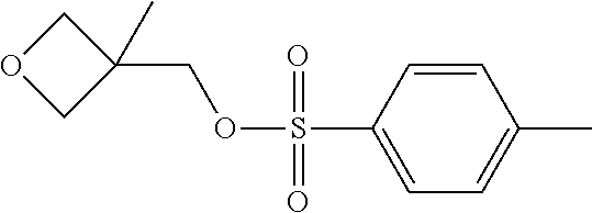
C1=CC(S(OCC2(C)COC2)(=O)=O)=CC=C1C
